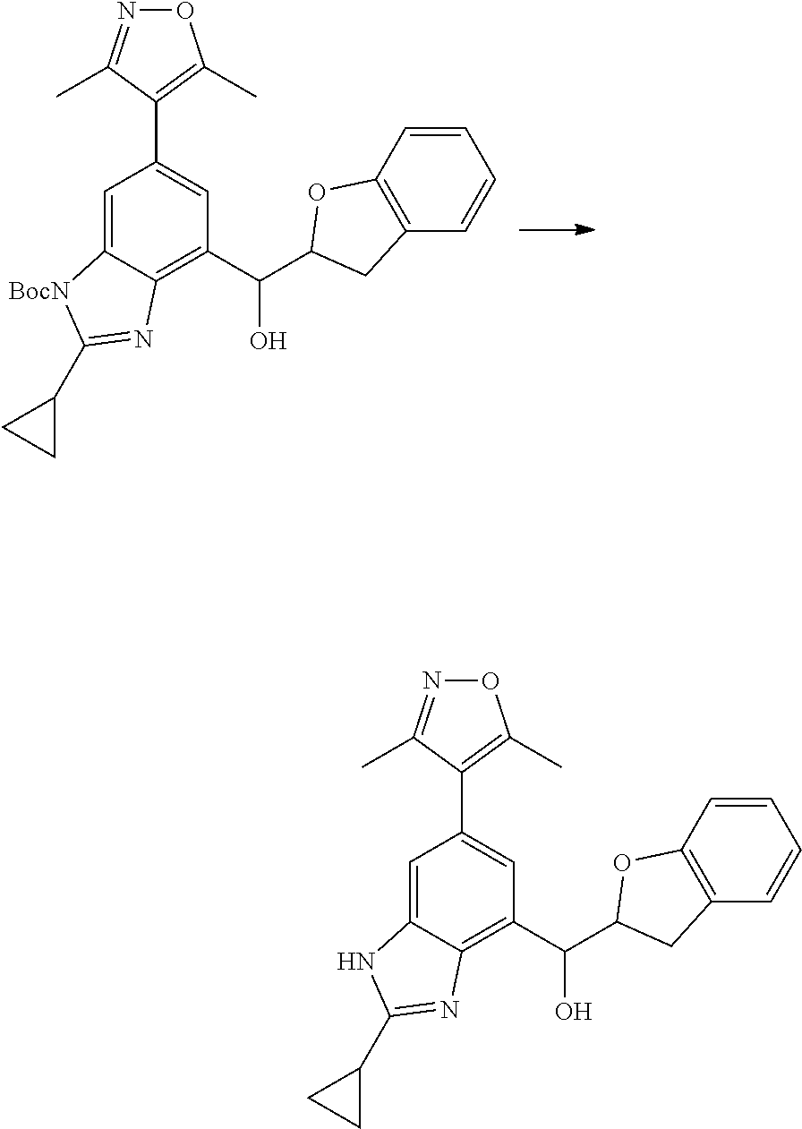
C1=C2C(=C(C(O)C3OC4=C(C=CC=C4)C3)C=C1C1=C(C)ON=C1C)N=C(C1CC1)[BocN]2.C1=C2C(=C(C(O)C3OC4=C(C=CC=C4)C3)C=C1C1=C(C)ON=C1C)N=C(C1CC1)N2
